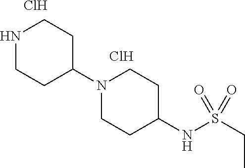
N1CCC(N2CCC(NS(CC)(=O)=O)CC2)CC1.Cl.Cl
